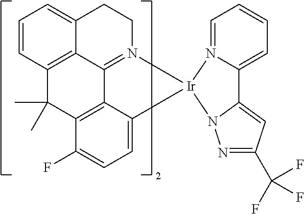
C1=CC2=C3C(=C1)CCN1=C3C3=C(C(F)=CC=C3[Ir]13N1=CC=CC=C1C1=CC(C(F)(F)F)=NN13)C2(C)C
